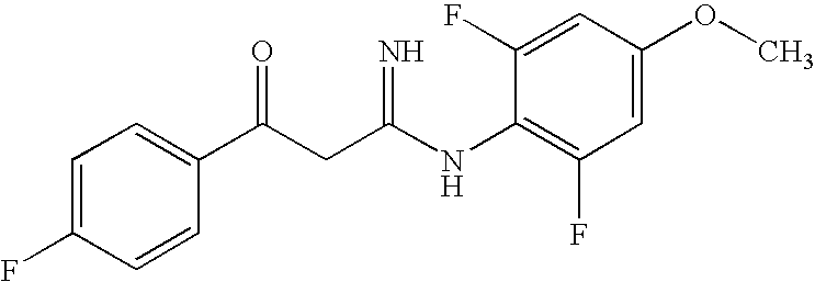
C1=C(F)C=CC(C(CC(NC2=C(F)C=C(OC)C=C2F)=N)=O)=C1
